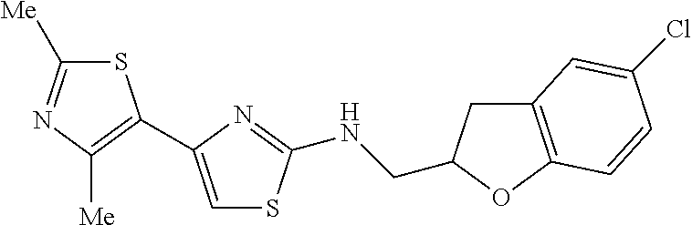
C1([Me])=NC([Me])=C(C2=CSC(NCC3CC4=C(O3)C=CC(Cl)=C4)=N2)S1
